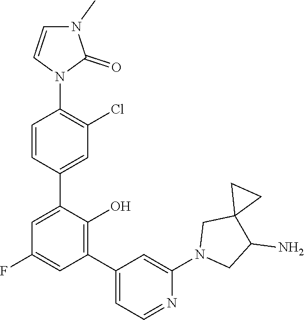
C1(C2=C(O)C(C3=CC(Cl)=C(N4C(=O)N(C)C=C4)C=C3)=CC(F)=C2)=CC=NC(N2CC(N)C3(C2)CC3)=C1
